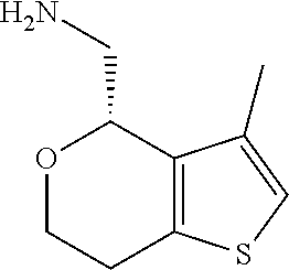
C12=C(C(C)=CS1)C(CN)OCC2
